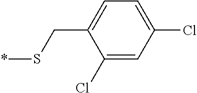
C1(Cl)=CC(Cl)=CC=C1CS*
